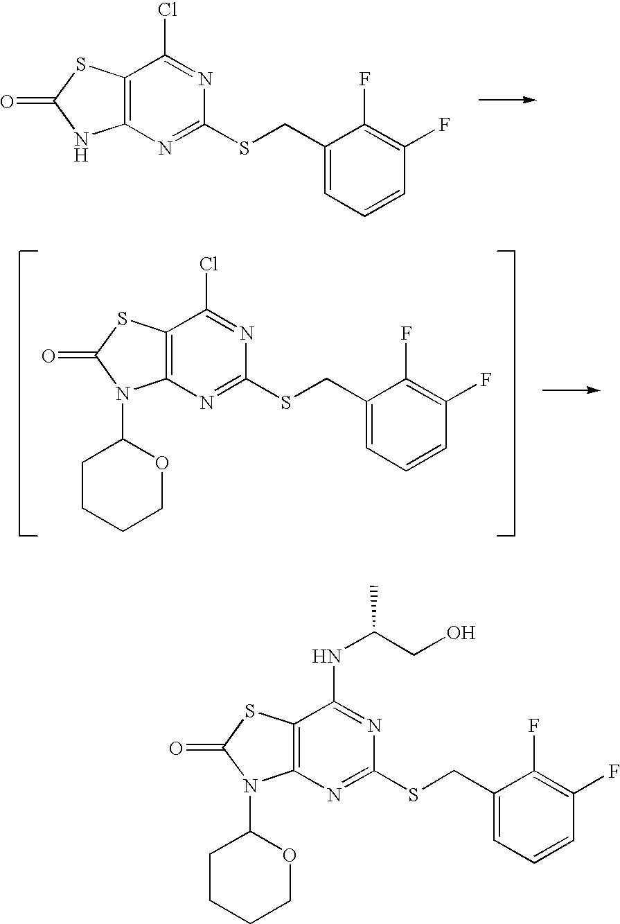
C12=C(N=C(SCC3=CC=CC(F)=C3F)N=C1Cl)NC(=O)S2.C12=C(N=C(SCC3=CC=CC(F)=C3F)N=C1Cl)N(C1CCCCO1)C(=O)S2.C12=C(N=C(SCC3=CC=CC(F)=C3F)N=C1NC(C)CO)N(C1CCCCO1)C(=O)S2
